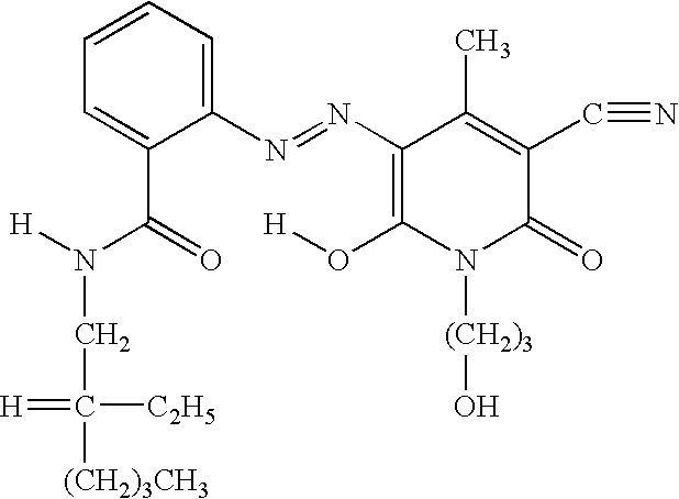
N(C(=O)C1=CC=CC=C1N=NC1=C(O[H])N([(CH2)3]O)C(=O)C(C#N)=C1C)([H])CC([(CH2)3CH3])([C2H5])=[H]
